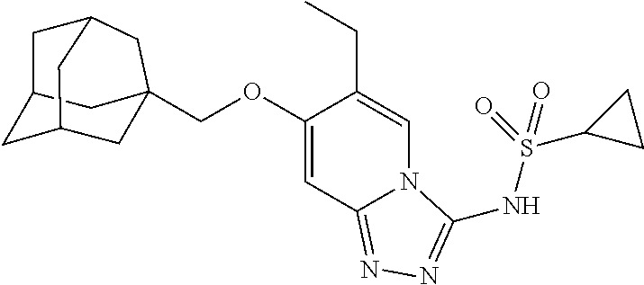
C12CC3(COC4=CC5=NN=C(NS(C6CC6)(=O)=O)N5C=C4CC)CC(CC(C1)C3)C2
